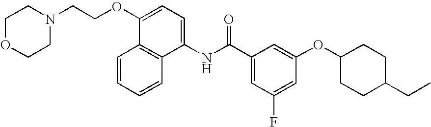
C1(OC2=CC(C(NC3=CC=C(OCCN4CCOCC4)C4=C3C=CC=C4)=O)=CC(F)=C2)CCC(CC)CC1
